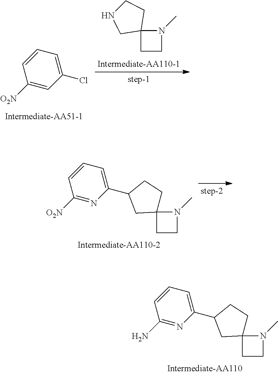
C1=CC(N)=NC(C2CC3(CC2)CCN3C)=C1.C1=CC([O2N])=CC(Cl)=C1.C12(CCN1C)CCNC2.C1=CC([O2N])=NC(C2CC3(CC2)CCN3C)=C1
